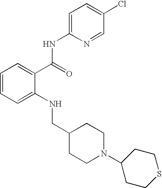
C1=CC=C(NCC2CCN(C3CCSCC3)CC2)C(C(NC2=CC=C(Cl)C=N2)=O)=C1
